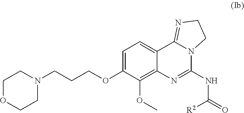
C1OCCN(CCCOC2=CC=C3C(=C2OC)N=C(NC(=O)[R2])N2C3=NCC2)C1
